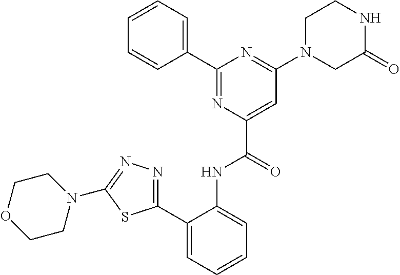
C1=CC=CC(C2=NC(C(=O)NC3=CC=CC=C3C3=NN=C(N4CCOCC4)S3)=CC(N3CC(=O)NCC3)=N2)=C1
